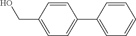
C1=CC(CO)=CC=C1C1=CC=CC=C1
